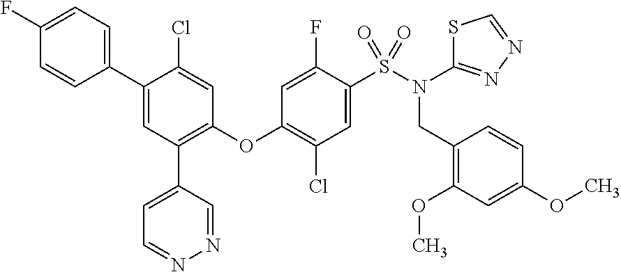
C1=C(F)C=CC(C2=CC(C3=CC=NN=C3)=C(OC3=C(Cl)C=C(S(N(C4=NN=CS4)CC4=C(OC)C=C(OC)C=C4)(=O)=O)C(F)=C3)C=C2Cl)=C1
